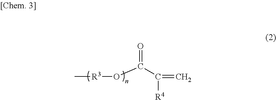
O(C(C([R4])=C)=O)[R3]C
